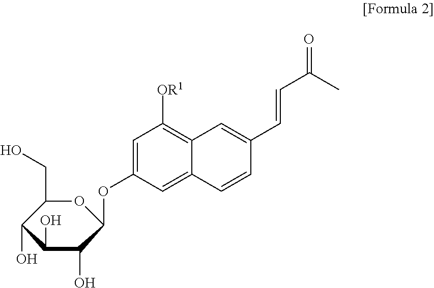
C1=C(OC2C(O)C(O)C(O)C(CO)O2)C=C2C(=C1[OR1])C=C(C=CC(=O)C)C=C2
